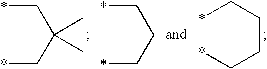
*CC(C*)(C)C.*CCCC*.*CCC*
